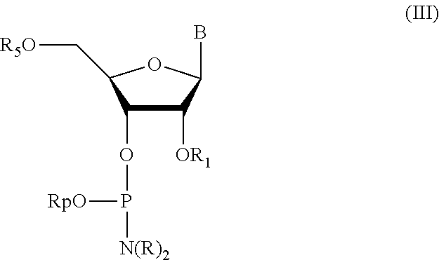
C1([OR1])C(OP([N(R)2])[RpO])C(C[R5O])OC1B
